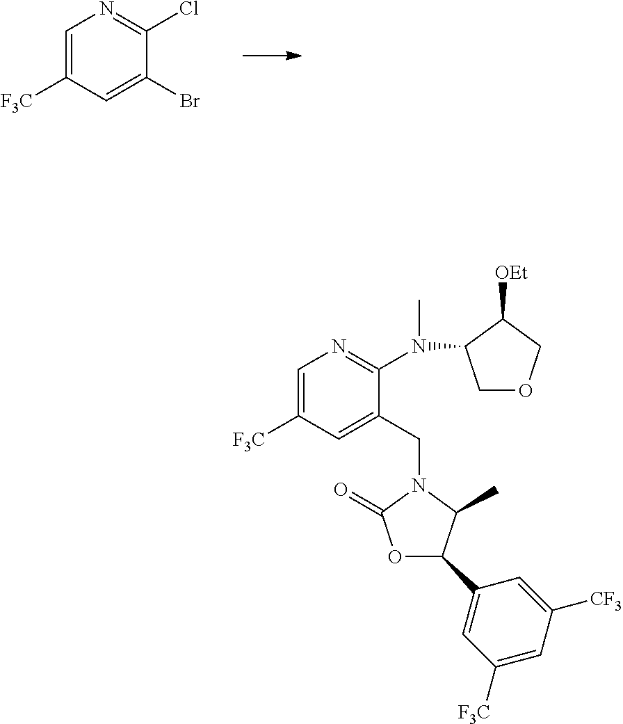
C1=C([F3C])C=C(Br)C(Cl)=N1.C1=C([F3C])C=C(CN2C(=O)OC(C3=CC([F3C])=CC([CF3])=C3)C2C)C(N(C)C2COCC2[OEt])=N1
